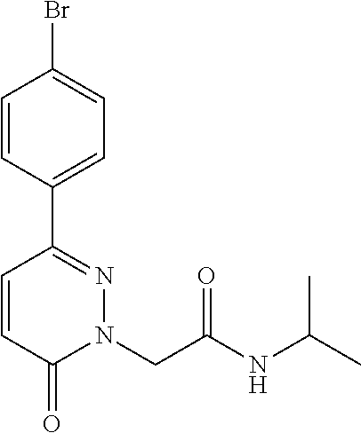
C1=CC(C2=NN(CC(NC(C)C)=O)C(=O)C=C2)=CC=C1Br
